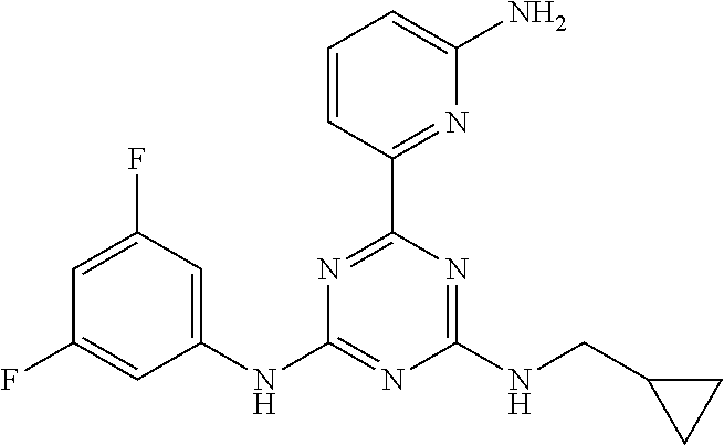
C1=C(F)C=C(NC2=NC(NCC3CC3)=NC(C3=NC(N)=CC=C3)=N2)C=C1F
